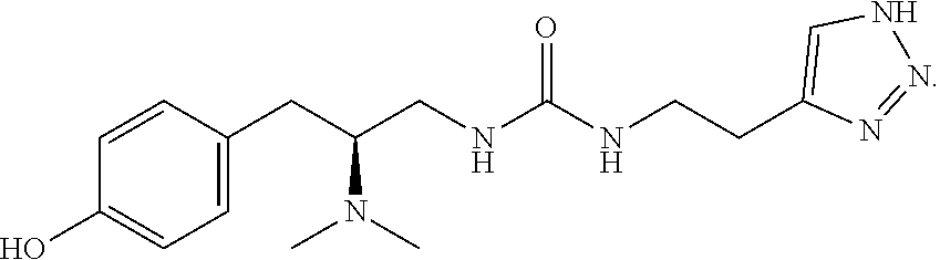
C(CC1=CNN=N1)NC(NCC(CC1=CC=C(O)C=C1)N(C)C)=O
